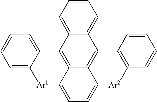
C1=CC=C2C(=C1)C(C1=C([Ar2])C=CC=C1)=C1C(=C2C2=CC=CC=C2[Ar1])C=CC=C1
